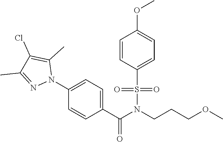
C1(C(N(CCCOC)S(C2=CC=C(OC)C=C2)(=O)=O)=O)=CC=C(N2C(C)=C(Cl)C(C)=N2)C=C1
